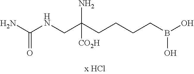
NC(NCC(CCCCB(O)O)(N)[CO2H])=O
